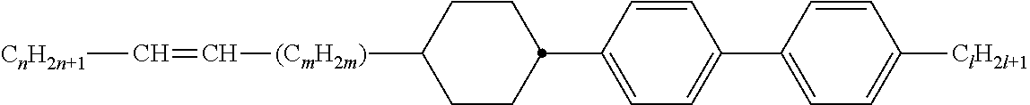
C1(C2CCC([(CmH2m)]C=C[CnH2n+1])CC2)=CC=C(C2=CC=C([ClH2l+1])C=C2)C=C1
